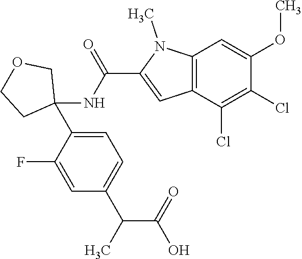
C1=C(C2(NC(C3=CC4=C(N3C)C=C(OC)C(Cl)=C4Cl)=O)COCC2)C(F)=CC(C(C(O)=O)C)=C1
